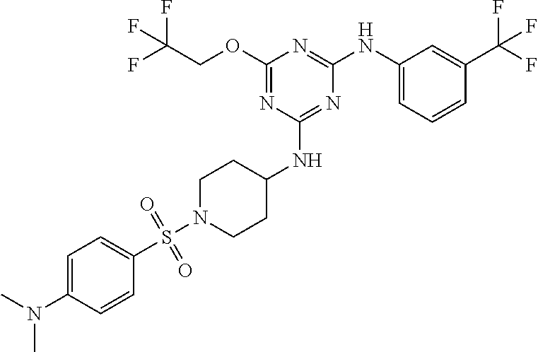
C1=C(N(C)C)C=CC(S(N2CCC(NC3=NC(NC4=CC=CC(C(F)(F)F)=C4)=NC(OCC(F)(F)F)=N3)CC2)(=O)=O)=C1
